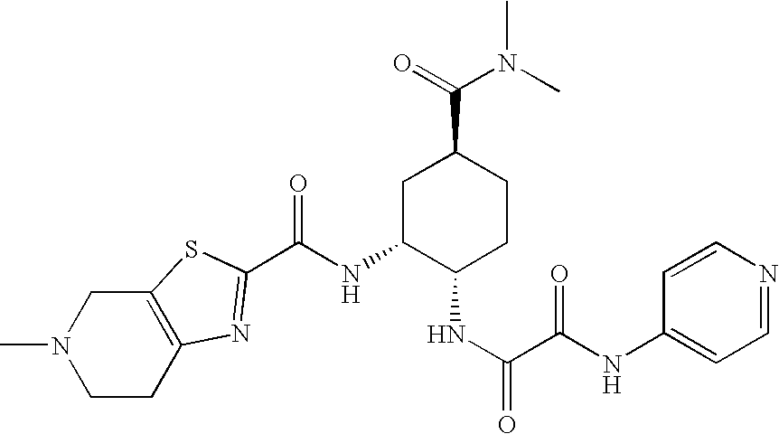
C1CC2=C(CN1C)SC(C(NC1C(NC(C(NC3=CC=NC=C3)=O)=O)CCC(C(=O)N(C)C)C1)=O)=N2
